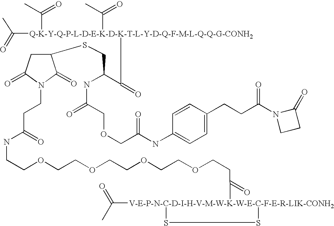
CC([Q-K-Y-Q-P-L-D-E-K-D-K-T-L-Y-D-Q-F-M-L-Q-Q-G-CONH2](C(C)=O)(C(C)=O)C(C(NC(COCC(=O)NC1=CC=C(CCC(=O)N2CCC2=O)C=C1)=O)CSC1CC(=O)N(CCC(=O)NCCOCCOCCOCCOCCC([V-E-P-N-C-D-I-H-V-M-W-K-W-E-C-F-E-R-LIK-CONH2]2(C(=O)C)SS2)=O)C1=O)=O)=O
